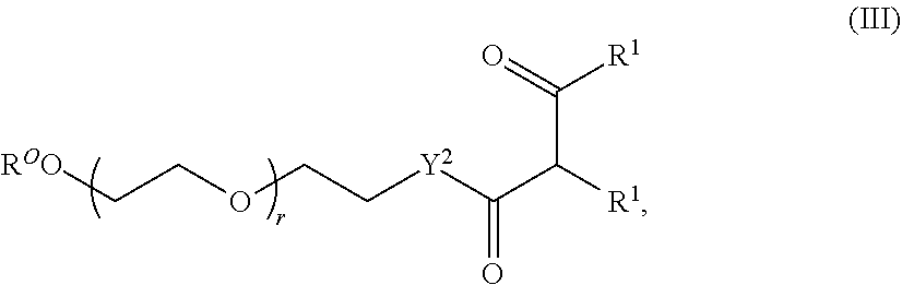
[ROO]CCOCC[Y2]C(C([R1])C(=O)[R1])=O
